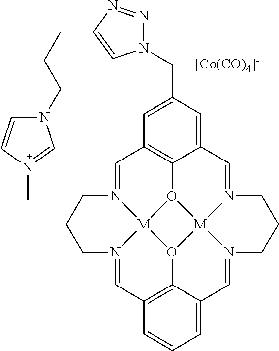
C1=N2[M]34O5C6=C1C=C(CN1N=NC(CCCN7C=CN(C)=C7)=C1)C=C6C=N1[M]56O3C3=C(C=N4CCC2)C=CC=C3C=N6CCC1.[[Co(CO)4]-]
